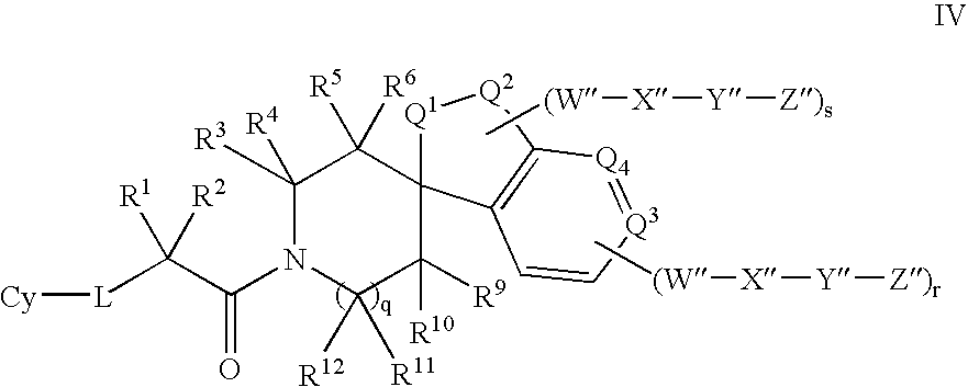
C[(W][X][Y][Z)r].C[(W][X][Y][Z)s].C1([R3])([R4])N(C(=O)C([L][Cy])([R1])[R2])C([R12])([R11])C([R10])([R9])C2(C1([R5])[R6])[Q1][Q2]C1=C2C=C[Q3]=[Q4]1
